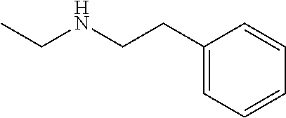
C1(CCNCC)=CC=CC=C1
